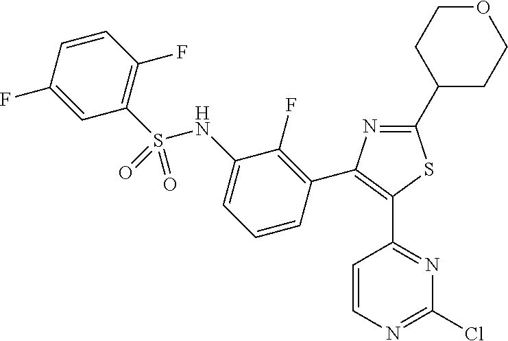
C1(C2=C(C3=NC(Cl)=NC=C3)SC(C3CCOCC3)=N2)=C(F)C(NS(C2=C(F)C=CC(F)=C2)(=O)=O)=CC=C1
